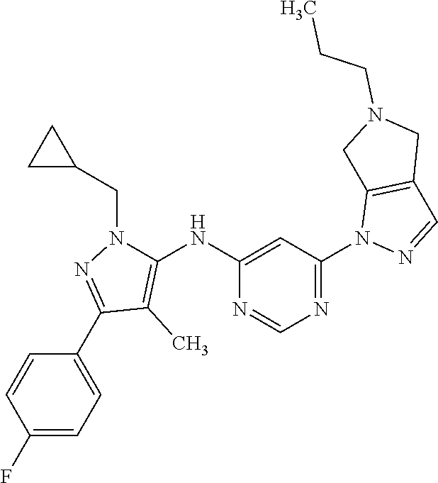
C1(F)=CC=C(C2=NN(CC3CC3)C(NC3=CC(N4N=CC5=C4CN(CCC)C5)=NC=N3)=C2C)C=C1
